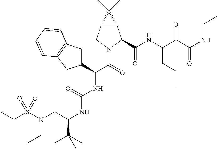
C(S(N(CC(NC(NC(C(N1C(C(NC(C(C(NCC)=O)=O)CCC)=O)C2C(C1)C2(C)C)=O)C1CC2=C(C1)C=CC=C2)=O)C(C)(C)C)CC)(=O)=O)C
